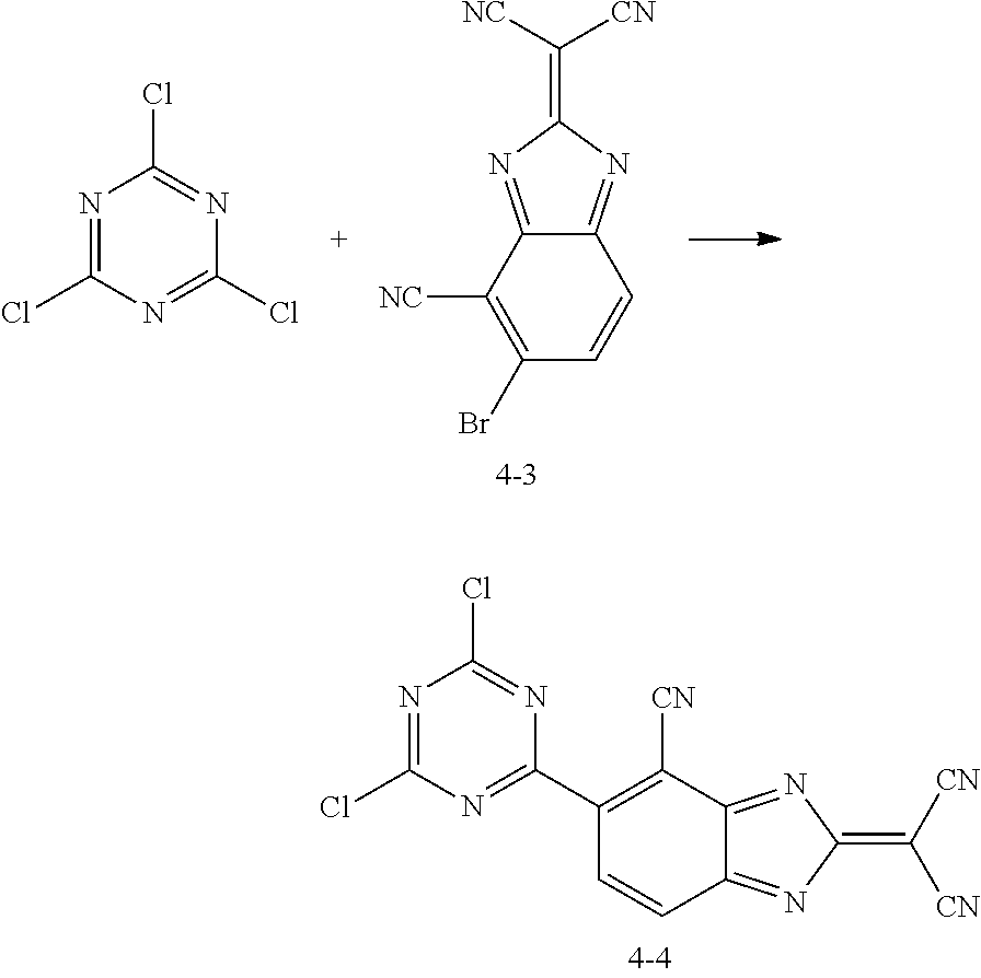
C12=NC(=C([NC])[CN])N=C1C=CC(Br)=C2[NC].N1=C(Cl)N=C(Cl)N=C1Cl.N1=C(Cl)N=C(C2=C([CN])C3=NC(=C([CN])[CN])N=C3C=C2)N=C1Cl
